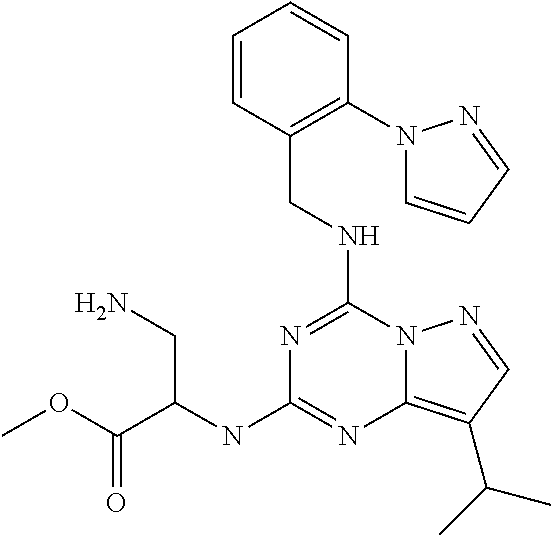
N1=C(NCC2=C(N3C=CC=N3)C=CC=C2)N2C(=C(C(C)C)C=N2)N=C1NC(C(OC)=O)CN
